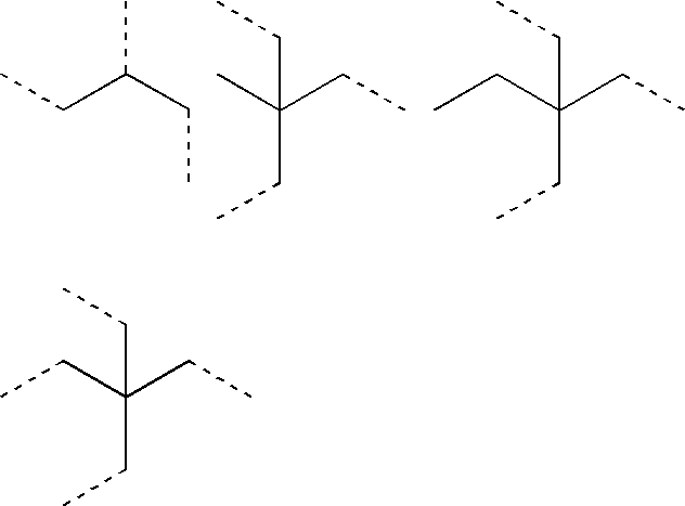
CCC(C)CC.CC(CC)(CC)CC.CCC(CC)(CC)CC.CCC(CC)(CC)CC
